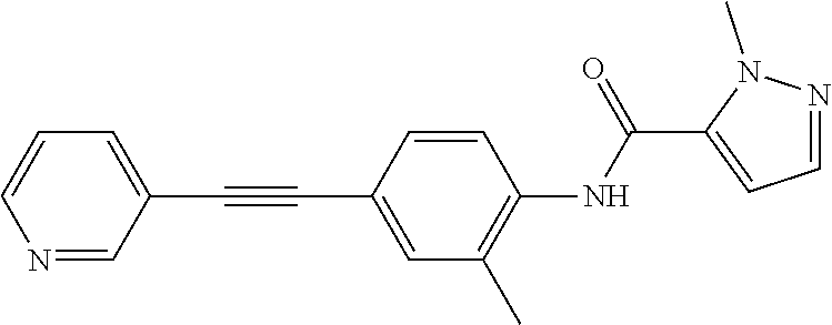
N1=CC(C#CC2=CC(C)=C(NC(C3=CC=NN3C)=O)C=C2)=CC=C1
